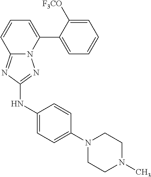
C1=C([F3CO])C(C2=CC=CC3=NC(NC4=CC=C(N5CCN(C)CC5)C=C4)=NN23)=CC=C1
